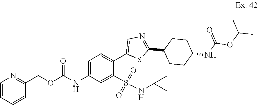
C1=CC=CC(COC(NC2=CC=C(C3=CN=C(C4CCC(NC(OC(C)C)=O)CC4)S3)C(S(NC(C)(C)C)(=O)=O)=C2)=O)=N1
